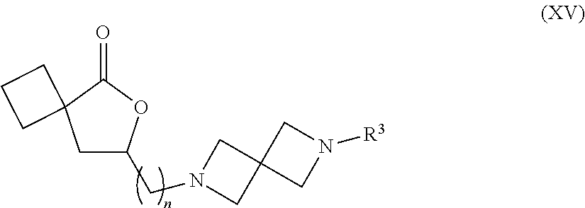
C1C(CN2CC3(C2)CN([R3])C3)OC(=O)C12CCC2
